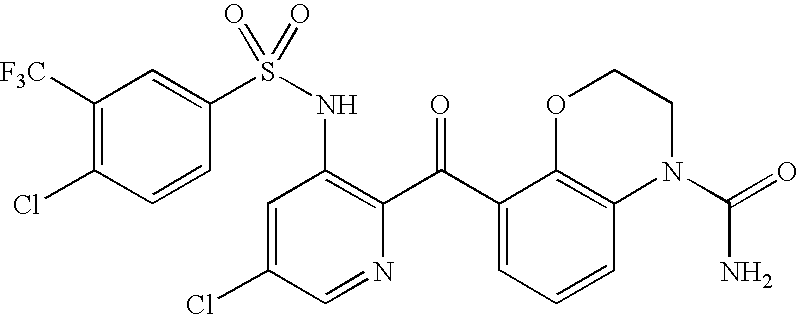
C1([F3C])=C(Cl)C=CC(S(NC2=C(C(C3=CC=CC4=C3OCCN4C(=O)N)=O)N=CC(Cl)=C2)(=O)=O)=C1
